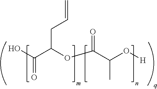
C(C(CC=C)OC(=O)C(C)O[H])(O)=O
